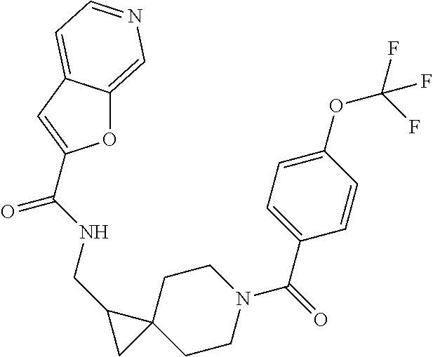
C12(CCN(C(C3=CC=C(OC(F)(F)F)C=C3)=O)CC1)CC2CNC(=O)C1=CC2=CC=NC=C2O1
